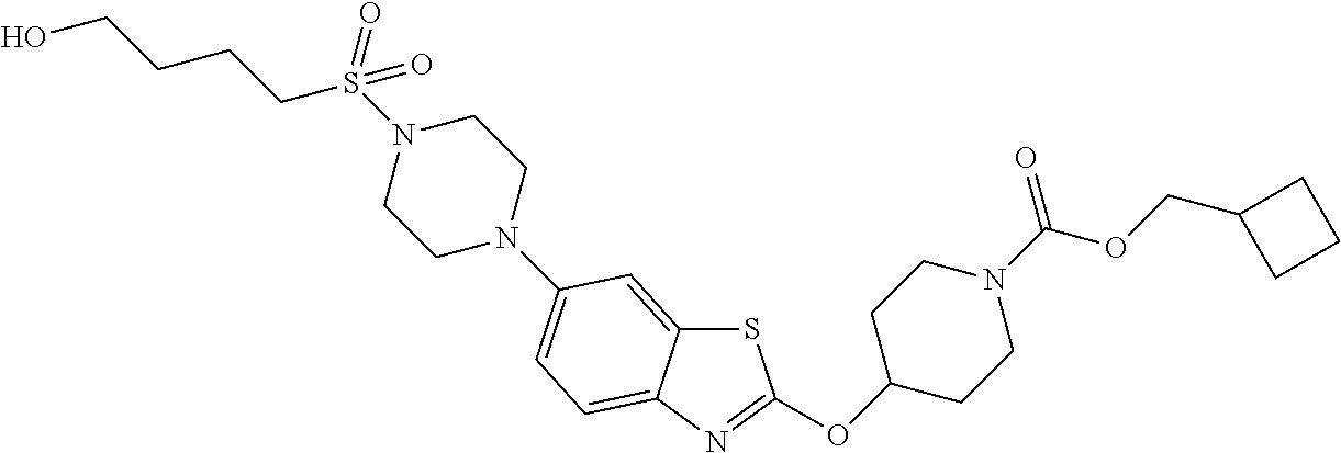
S1C2=CC(N3CCN(S(CCCCO)(=O)=O)CC3)=CC=C2N=C1OC1CCN(C(OCC2CCC2)=O)CC1
